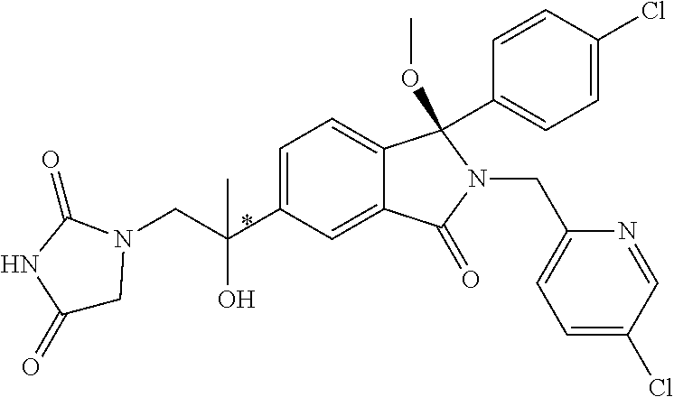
C(C(C1=CC=C2C(=C1)C(=O)N(CC1=CC=C(Cl)C=N1)C2(OC)C1=CC=C(Cl)C=C1)(C)O)N1CC(=O)NC1=O
